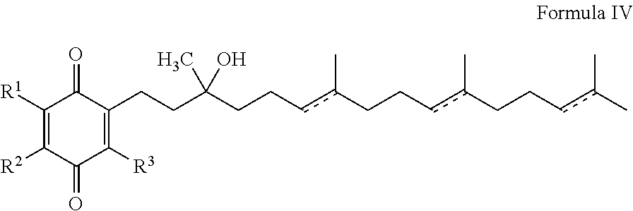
C1([R1])=C([R2])C(=O)C([R3])=C(CCC(O)(C)CCcc(CCcc(CCcc(C)C)C)C)C1=O
